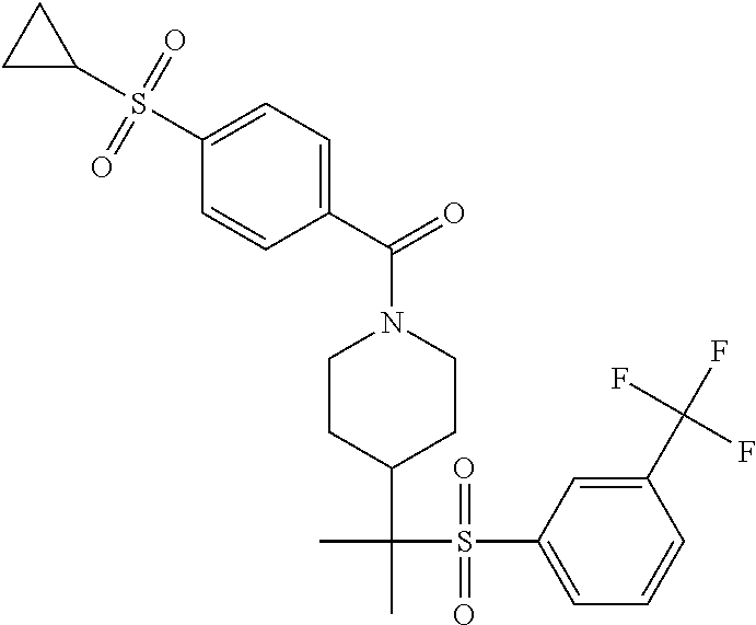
C1(C(F)(F)F)=CC(S(C(C)(C2CCN(C(C3=CC=C(S(C4CC4)(=O)=O)C=C3)=O)CC2)C)(=O)=O)=CC=C1
